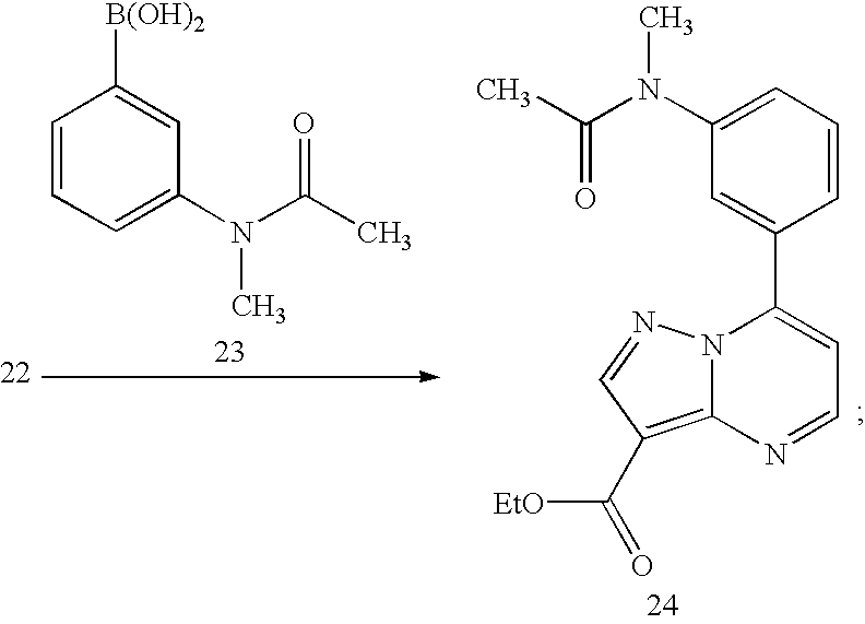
C1=CC=C(N(C(C)=O)C)C=C1[B(OH)2].C1(N(C(=O)C)C)=CC=CC(C2=CC=NC3=C(C([EtO])=O)C=NN23)=C1
